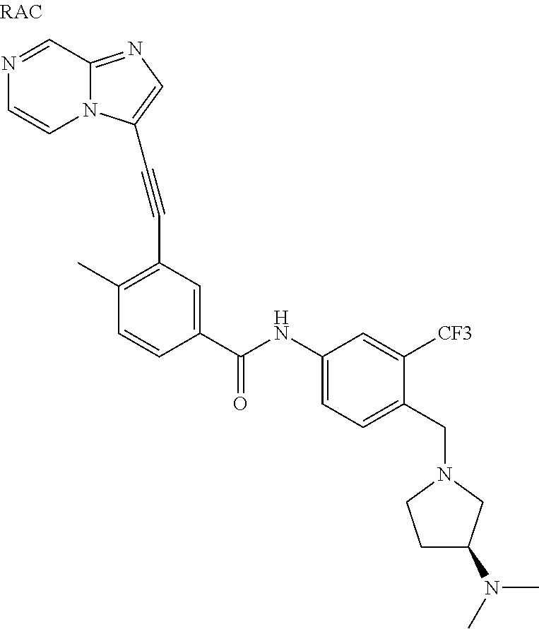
N1=CC2=NC=C(C#CC3=C(C)C=CC(C(=O)NC4=CC=C(CN5CCC(N(C)C)C5)C([CF3])=C4)=C3)N2C=C1
